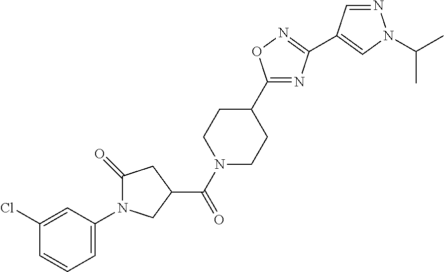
C1=C(N2C(=O)CC(C(N3CCC(C4=NC(C5=CN(C(C)C)N=C5)=NO4)CC3)=O)C2)C=C(Cl)C=C1
